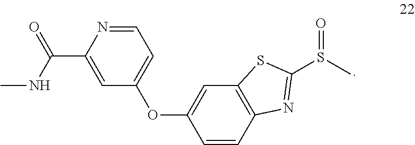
C1(C(NC)=O)=CC(OC2=CC3=C(C=C2)N=C(S(C)=O)S3)=CC=N1
